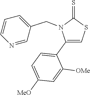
C1(C2=CC=C([MeO])C=C2[OMe])=CSC(=S)N1CC1=CC=CN=C1
